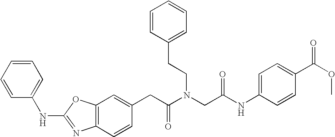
C1=C(CC(N(CC(NC2=CC=C(C(OC)=O)C=C2)=O)CCC2=CC=CC=C2)=O)C=CC2=C1OC(NC1=CC=CC=C1)=N2
